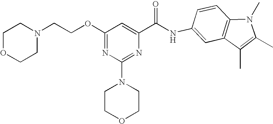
O(C1=NC(N2CCOCC2)=NC(C(NC2=CC3=C(C=C2)N(C)C(C)=C3C)=O)=C1)CCN1CCOCC1
